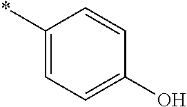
C1(*)=CC=C(O)C=C1
